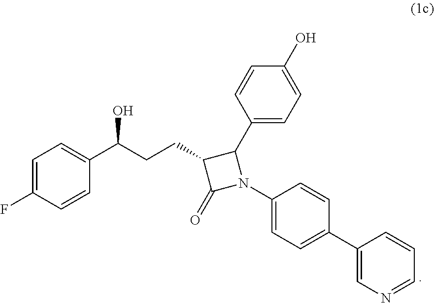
C1=C(F)C=CC(C(CCC2C(=O)N(C3=CC=C(C4=CN=CC=C4)C=C3)C2C2=CC=C(O)C=C2)O)=C1
